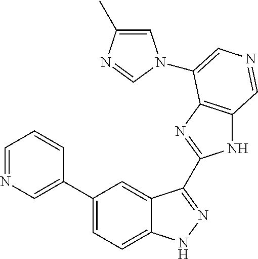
C1(C2=CN=CC=C2)=CC=C2C(=C1)C(C1=NC3=C(N1)C=NC=C3N1C=C(C)N=C1)=NN2
